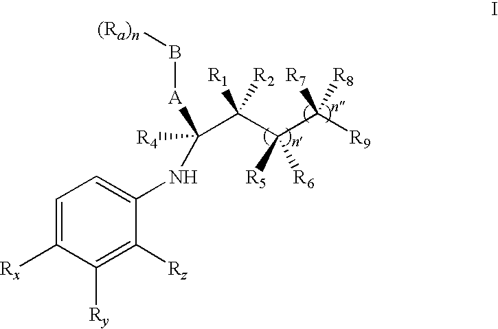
[A](C(C(C(C([R9])([R7])[R8])([R5])[R6])([R1])[R2])([R4])NC1=CC=C([Rx])C([Ry])=C1[Rz])B[(Ra)n]
